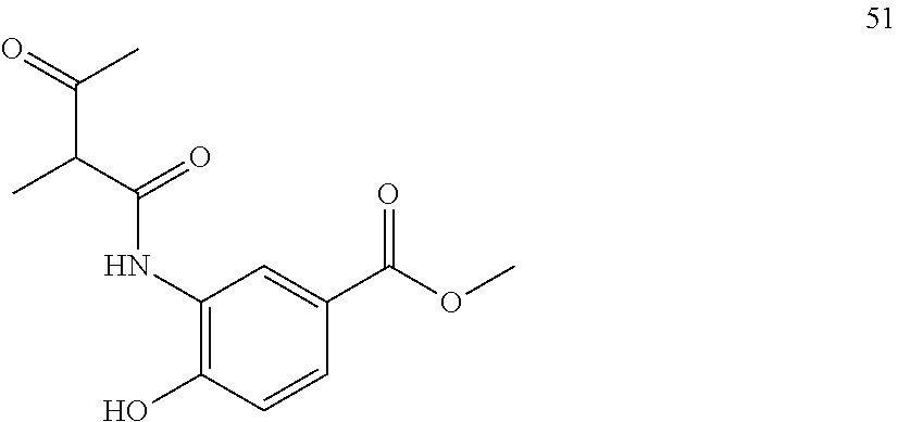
C1(NC(C(C)C(=O)C)=O)=C(O)C=CC(C(OC)=O)=C1
